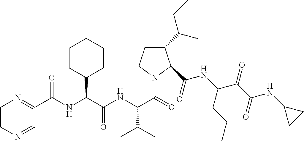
C1=CN=CC(C(NC(C(NC(C(=O)N2C(C(NC(C(C(NC3CC3)=O)=O)CCC)=O)C(C(CC)C)CC2)C(C)C)=O)C2CCCCC2)=O)=N1
